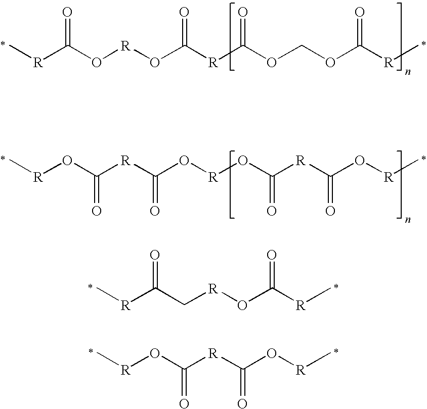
[R](C(O[R]OC([R]C(OCOC([R]C)=O)=O)=O)=O)C.[R](OC([R]C(O[R]OC([R]C(O[R]C)=O)=O)=O)=O)C.[R](C(C[R]OC([R]C)=O)=O)C.C[R]OC([R]C(O[R]C)=O)=O
